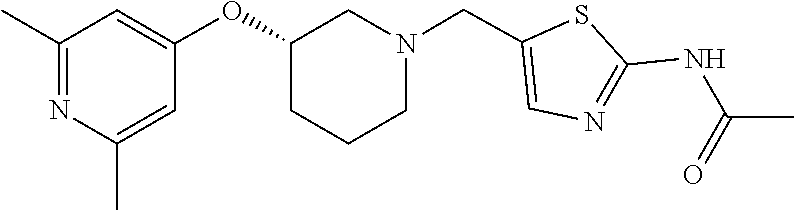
C1=C(C)N=C(C)C=C1OC1CN(CC2=CN=C(NC(=O)C)S2)CCC1
